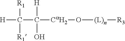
[H]C(C([CaH2]O[(L)n][R3])([H])O)([R1])[R1]
